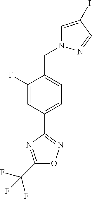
C1(F)=CC(C2=NOC(C(F)(F)F)=N2)=CC=C1CN1C=C(I)C=N1
